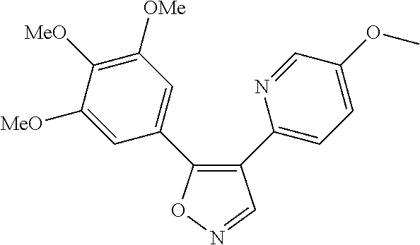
C1(C2=CC=C(OC)C=N2)=C(C2=CC([OMe])=C([MeO])C([MeO])=C2)ON=C1
